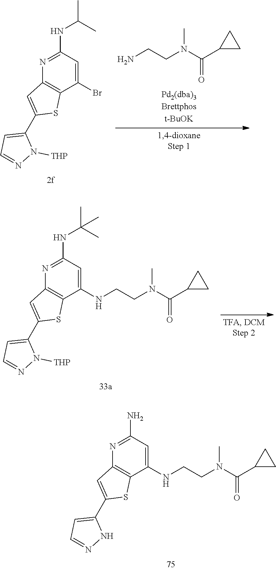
C1(NCCN(C(C2CC2)=O)C)=CC(N)=NC2=C1SC(C1=CC=NN1)=C2.C1(Br)=CC(NC(C)C)=NC2=C1SC(C1=CC=NN1[THP])=C2.NCCN(C(C1CC1)=O)C.C1(NCCN(C(C2CC2)=O)C)=CC(NC(C)(C)C)=NC2=C1SC(C1=CC=NN1[THP])=C2
